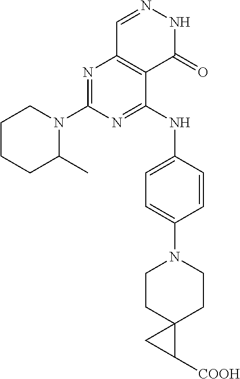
N1=C(N2CCCCC2C)N=C(NC2=CC=C(N3CCC4(CC3)C([COOH])C4)C=C2)C2=C1C=NNC2=O
